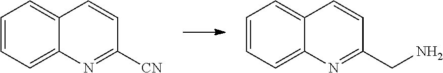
C1=CC=C2C(=C1)C=CC([CN])=N2.C1=CC=C2C(=C1)C=CC(CN)=N2
